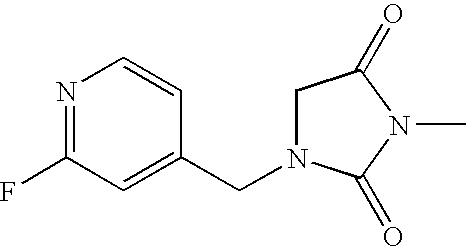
N1=C(F)C=C(CN2CC(=O)N(C)C2=O)C=C1
